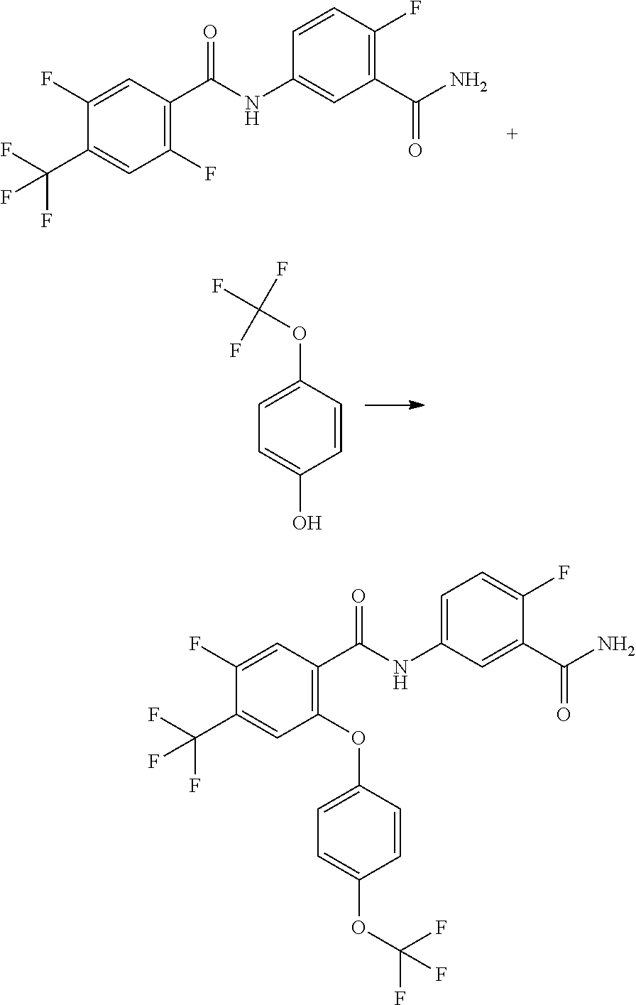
C1(F)=C(C(NC2=CC(C(N)=O)=C(F)C=C2)=O)C=C(F)C(C(F)(F)F)=C1.C1=CC(OC(F)(F)F)=CC=C1O.C1(OC2=CC=C(OC(F)(F)F)C=C2)=C(C(NC2=CC=C(F)C(C(N)=O)=C2)=O)C=C(F)C(C(F)(F)F)=C1
